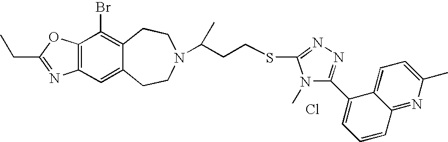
Cl.C12=C(C=C3C(=C1Br)CCN(C(CCSC1=NN=C(C4=CC=CC5=NC(C)=CC=C45)N1C)C)CC3)N=C(CC)O2
